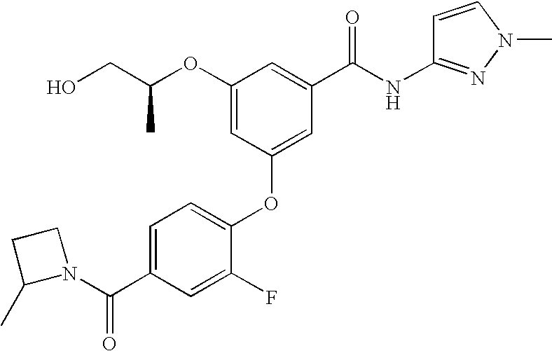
C1(OC2=CC(C(NC3=NN(C)C=C3)=O)=CC(OC(CO)C)=C2)=CC=C(C(=O)N2CCC2C)C=C1F
